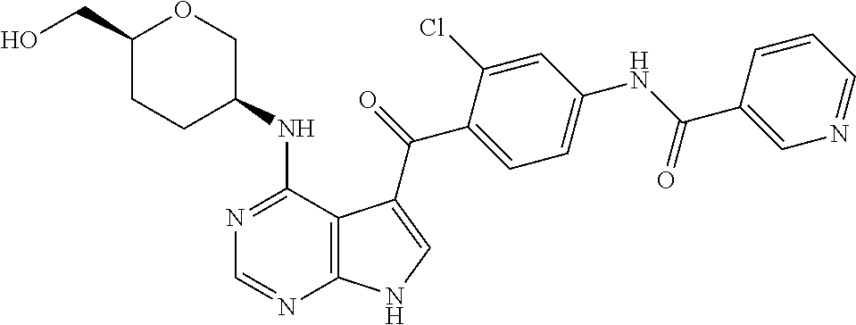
C1(CO)CCC(NC2=NC=NC3=C2C(C(=O)C2=CC=C(NC(C4=CN=CC=C4)=O)C=C2Cl)=CN3)CO1
